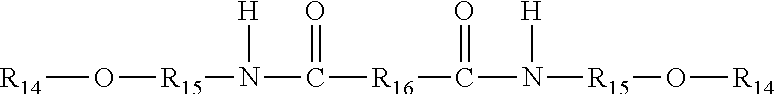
[R14]O[R15]N(C([R16]C(N([H])[R15]O[R14])=O)=O)[H]
